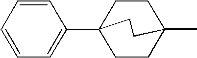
C1=CC=C(C23CCC(C)(CC2)CC3)C=C1
